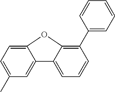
C1=C(C)C=C2C(=C1)OC1=C(C3=CC=CC=C3)C=CC=C21
